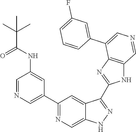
C1(C2=CN=CC(NC(=O)C(C)(C)C)=C2)=NC=C2C(=C1)C(C1=NC3=C(N1)C=NC=C3C1=CC(F)=CC=C1)=NN2
